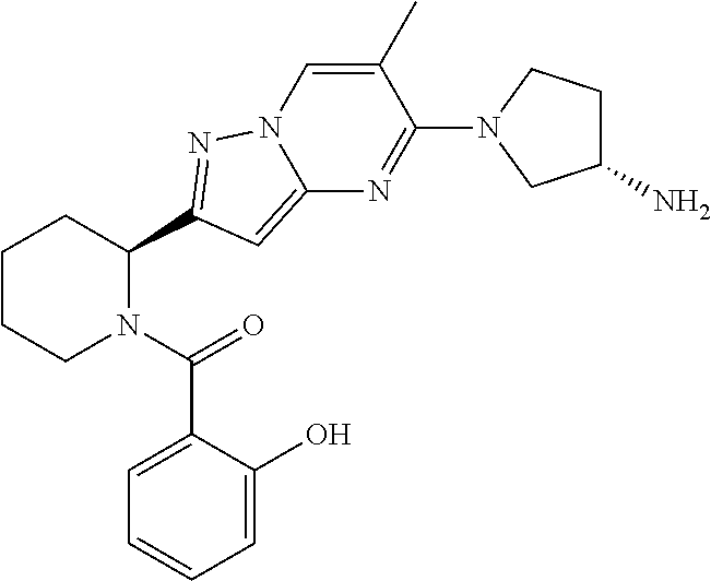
C1CCN(C(=O)C2=CC=CC=C2O)C(C2=NN3C=C(C)C(N4CC(N)CC4)=NC3=C2)C1
